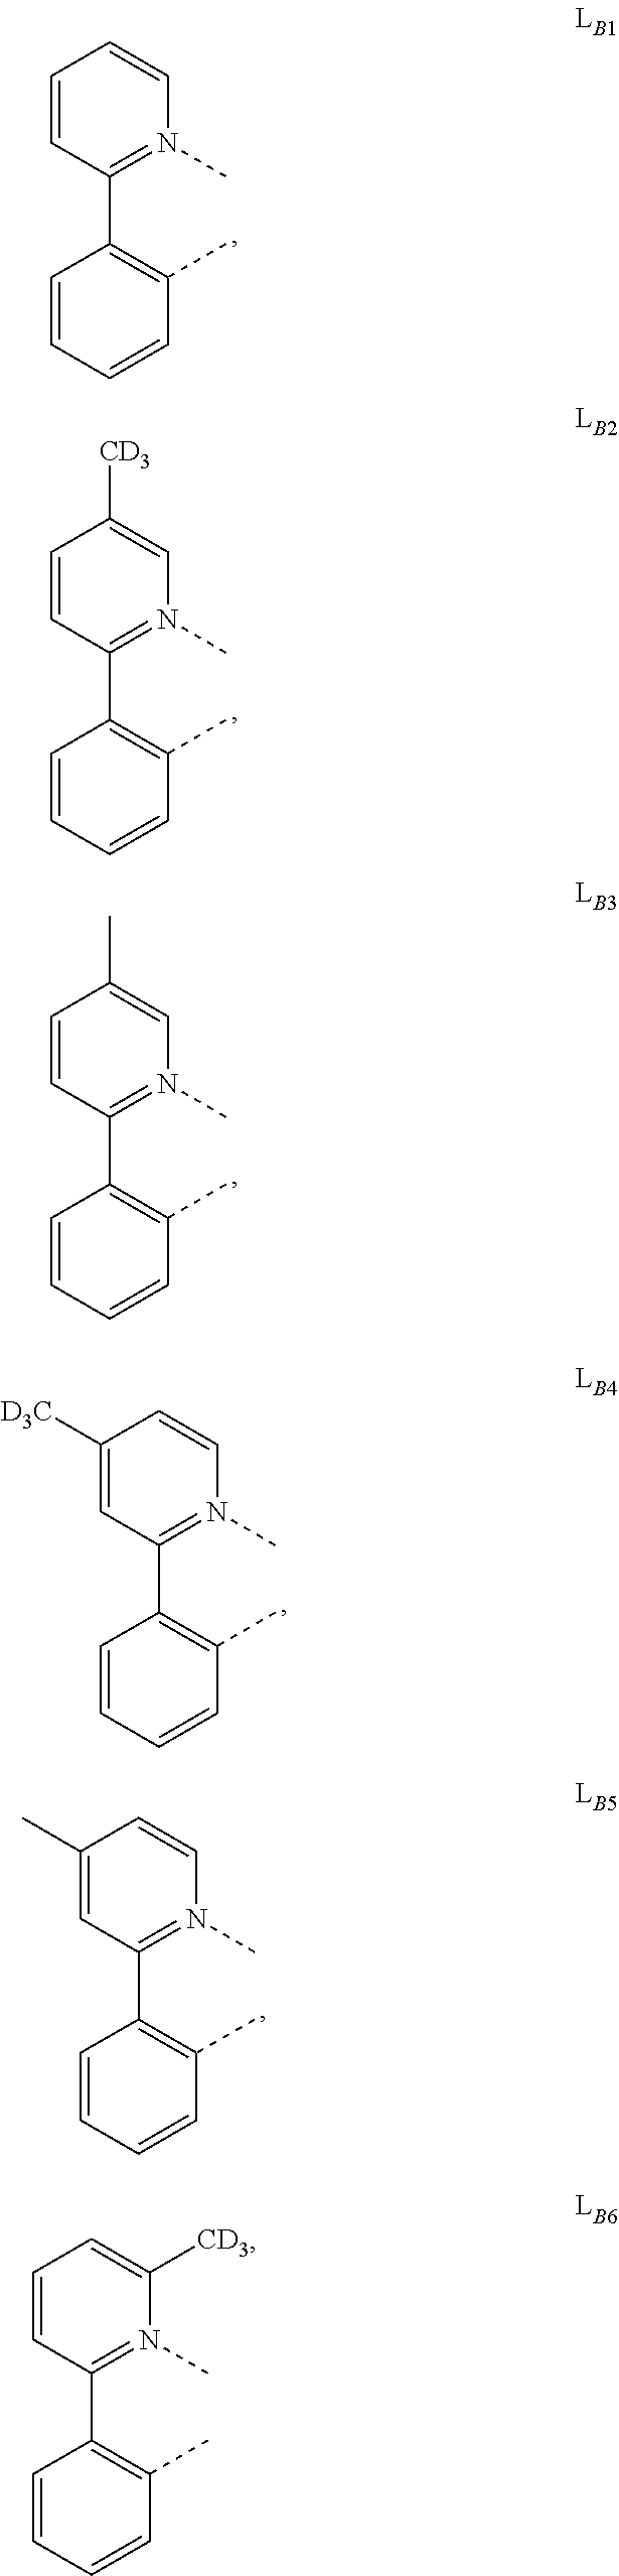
C1=CC(C2=C(C)C=CC=C2)=N(C)C=C1.C1=CC(C2=C(C)C=CC=C2)=N(C)C=C1[CD3].C1=CC(C2=C(C)C=CC=C2)=N(C)C=C1C.C1([D3C])=CC(C2=C(C)C=CC=C2)=N(C)C=C1.C1(C)=CC(C2=C(C)C=CC=C2)=N(C)C=C1.C1=CC(C2=C(C)C=CC=C2)=N(C)C([CD3])=C1
